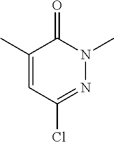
C1(C)=CC(Cl)=NN(C)C1=O
